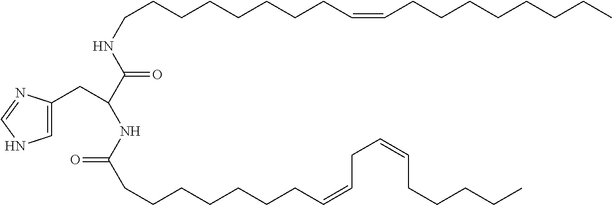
C(C(C(=O)NCCCCCCCCC=CCCCCCCCC)NC(CCCCCCCC=CCC=CCCCCC)=O)C1=CNC=N1
